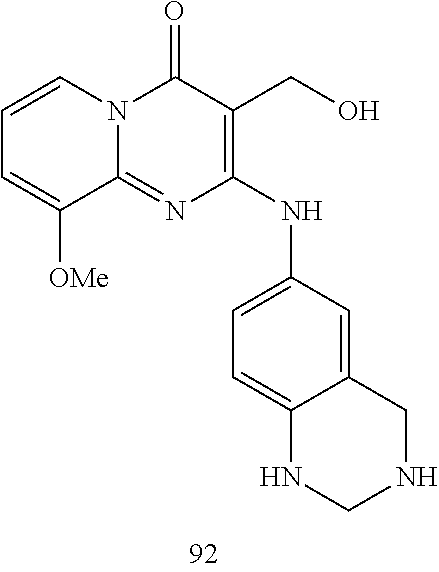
C1=CC=C([OMe])C2=NC(NC3=CC=C4C(=C3)CNCN4)=C(CO)C(=O)N12
